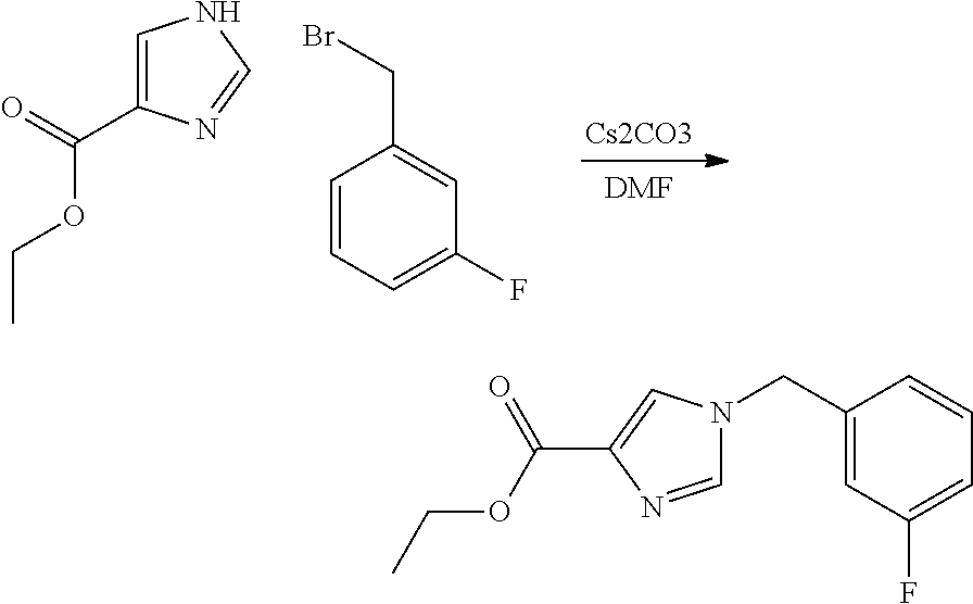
[Cs2CO3].[DMF].C1=C(C(=O)OCC)N=CN1.C1=CC=C(F)C=C1CBr.C1(CN2C=NC(C(OCC)=O)=C2)=CC(F)=CC=C1
